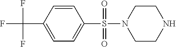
C1=CC(C(F)(F)F)=CC=C1S(=O)(=O)N1CCNCC1
